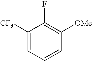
C1([CF3])=CC=CC([OMe])=C1F
